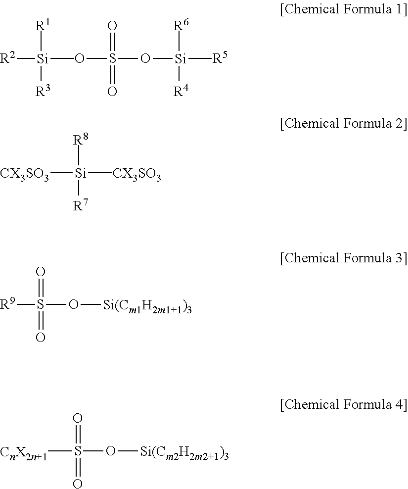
[R2][Si](OS(O[Si]([R5])(C)([R4])[R6])(=O)=O)(C)([R3])[R1].[CX3SO3][Si]([CX3SO3])(C)([R7])[R8].[R9]S(O[Si(Cm1H2m1+1)3])(=O)=O.[CnX2n+1]S(O[Si(Cm2H2m2+1)3])(=O)=O
